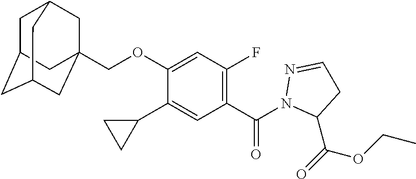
C12CC3(COC4=CC(F)=C(C(N5C(C(=O)OCC)CC=N5)=O)C=C4C4CC4)CC(C1)CC(C2)C3
